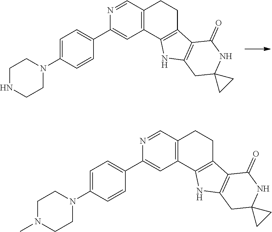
C1(C2=CC=C(N3CCNCC3)C=C2)=CC2=C(C=N1)CCC1=C2NC2=C1C(=O)NC1(C2)CC1.C1(C2=CC=C(N3CCN(C)CC3)C=C2)=CC2=C(C=N1)CCC1=C2NC2=C1C(=O)NC1(C2)CC1
